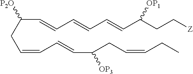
C(C(CC=CC=CC(CC=CCC)[OP3])[P2O])=CC=CC=CC(CC[Z])[OP1]
